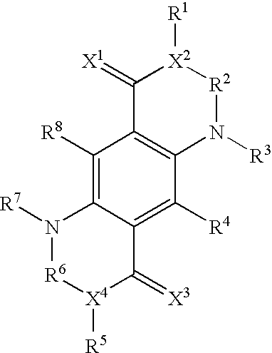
C1([R8])=C2C(=C([R4])C3=C1C(=[X1])[X2]([R1])[R2]N3[R3])C(=[X3])[X4]([R5])[R6]N2[R7]
